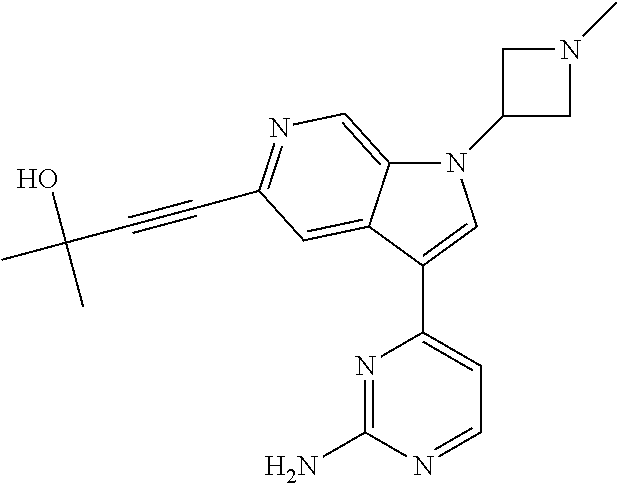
N1(C2CN(C)C2)C2=CN=C(C#CC(O)(C)C)C=C2C(C2=CC=NC(N)=N2)=C1
